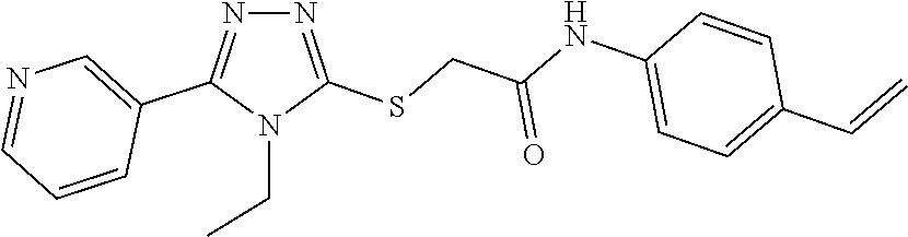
C1(NC(CSC2=NN=C(C3=CN=CC=C3)N2CC)=O)=CC=C(C=C)C=C1
